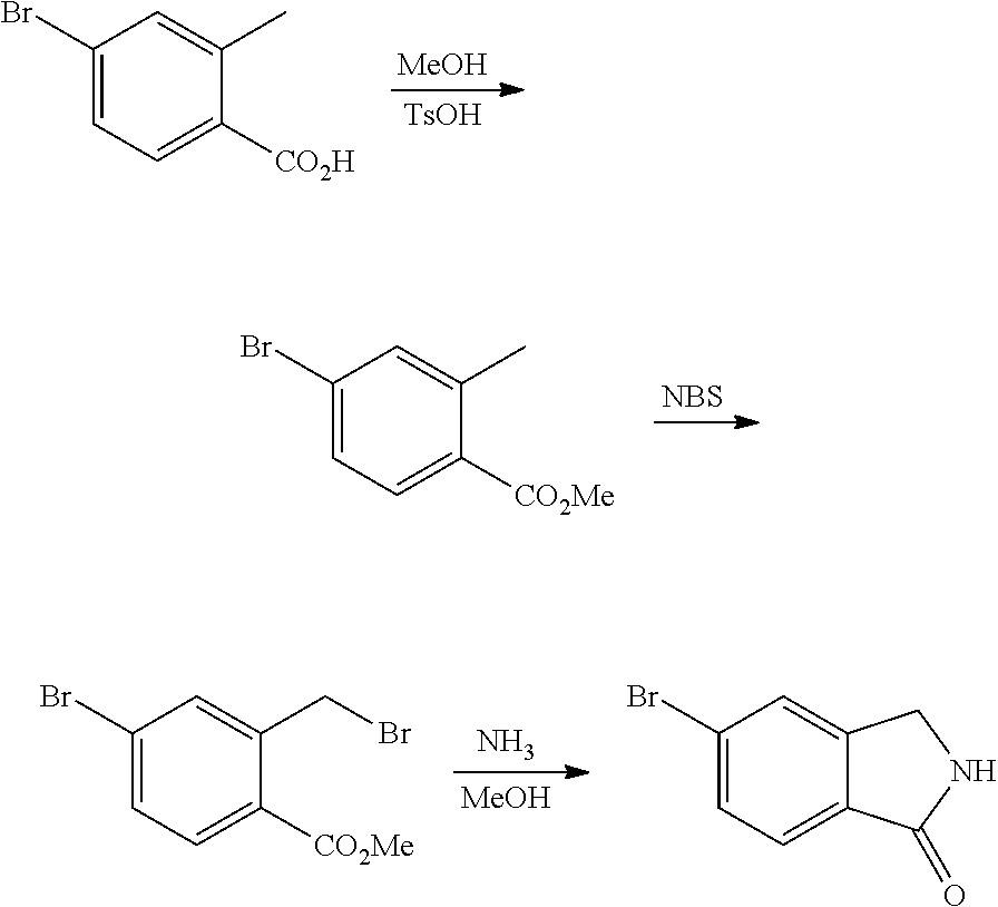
[MeOH].[TsOH].C1(Br)=CC=C([CO2H])C(C)=C1.[NBS].C1(Br)=CC=C([CO2Me])C(C)=C1.N.[MeOH].C1(Br)=CC=C([CO2Me])C(CBr)=C1.C1(Br)=CC=C2C(=C1)CNC2=O
